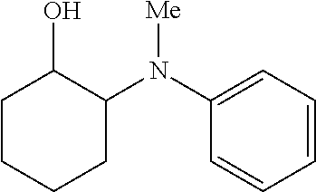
C1(O)C(N(C2=CC=CC=C2)[Me])CCCC1
